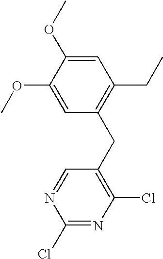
C1(CC2=C(CC)C=C(OC)C(OC)=C2)=C(Cl)N=C(Cl)N=C1
